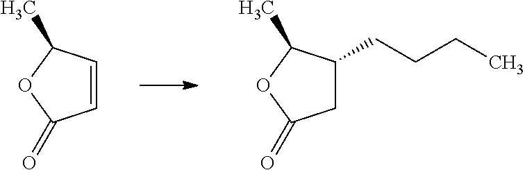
C1=CC(C)OC1=O.C1C(CCCC)C(C)OC1=O
